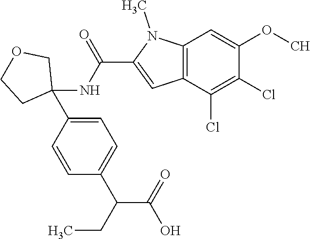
C12=C(C(Cl)=C(Cl)C(OC)=C1)C=C(C(NC1(C3=CC=C(C(CC)C(=O)O)C=C3)COCC1)=O)N2C
